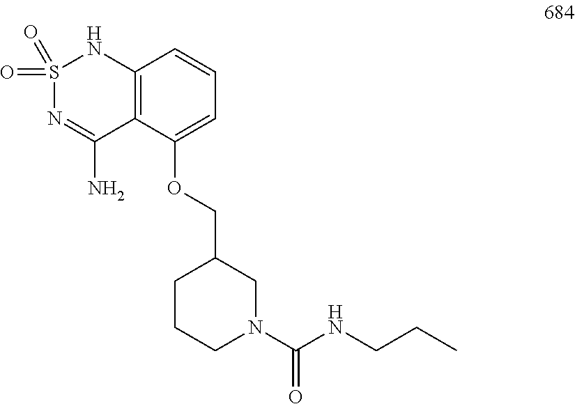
S1(=O)(=O)N=C(N)C2=C(N1)C=CC=C2OCC1CCCN(C(NCCC)=O)C1
